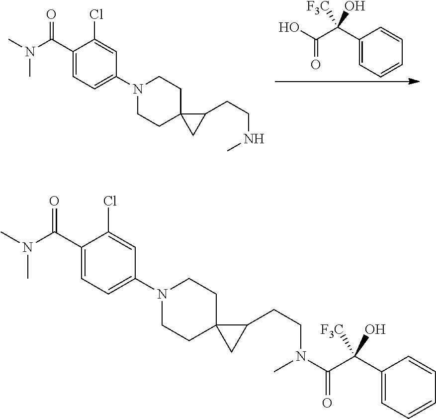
C1(C(C(O)=O)(O)[F3C])=CC=CC=C1.C1=C(C(N(C)C)=O)C(Cl)=CC(N2CCC3(CC2)CC3CCNC)=C1.C1=C(C(N(C)C)=O)C(Cl)=CC(N2CCC3(CC2)CC3CCN(C)C(C(C2=CC=CC=C2)(O)[F3C])=O)=C1
